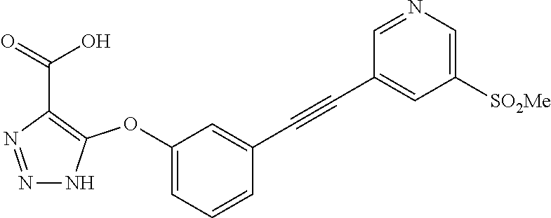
C1(OC2=C(C(=O)O)N=NN2)=CC=CC(C#CC2=CC([SO2Me])=CN=C2)=C1
